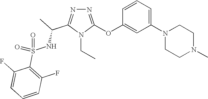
N1=C(OC2=CC(N3CCN(C)CC3)=CC=C2)N(CC)C(C(C)NS(=O)(C2=C(F)C=CC=C2F)=O)=N1
